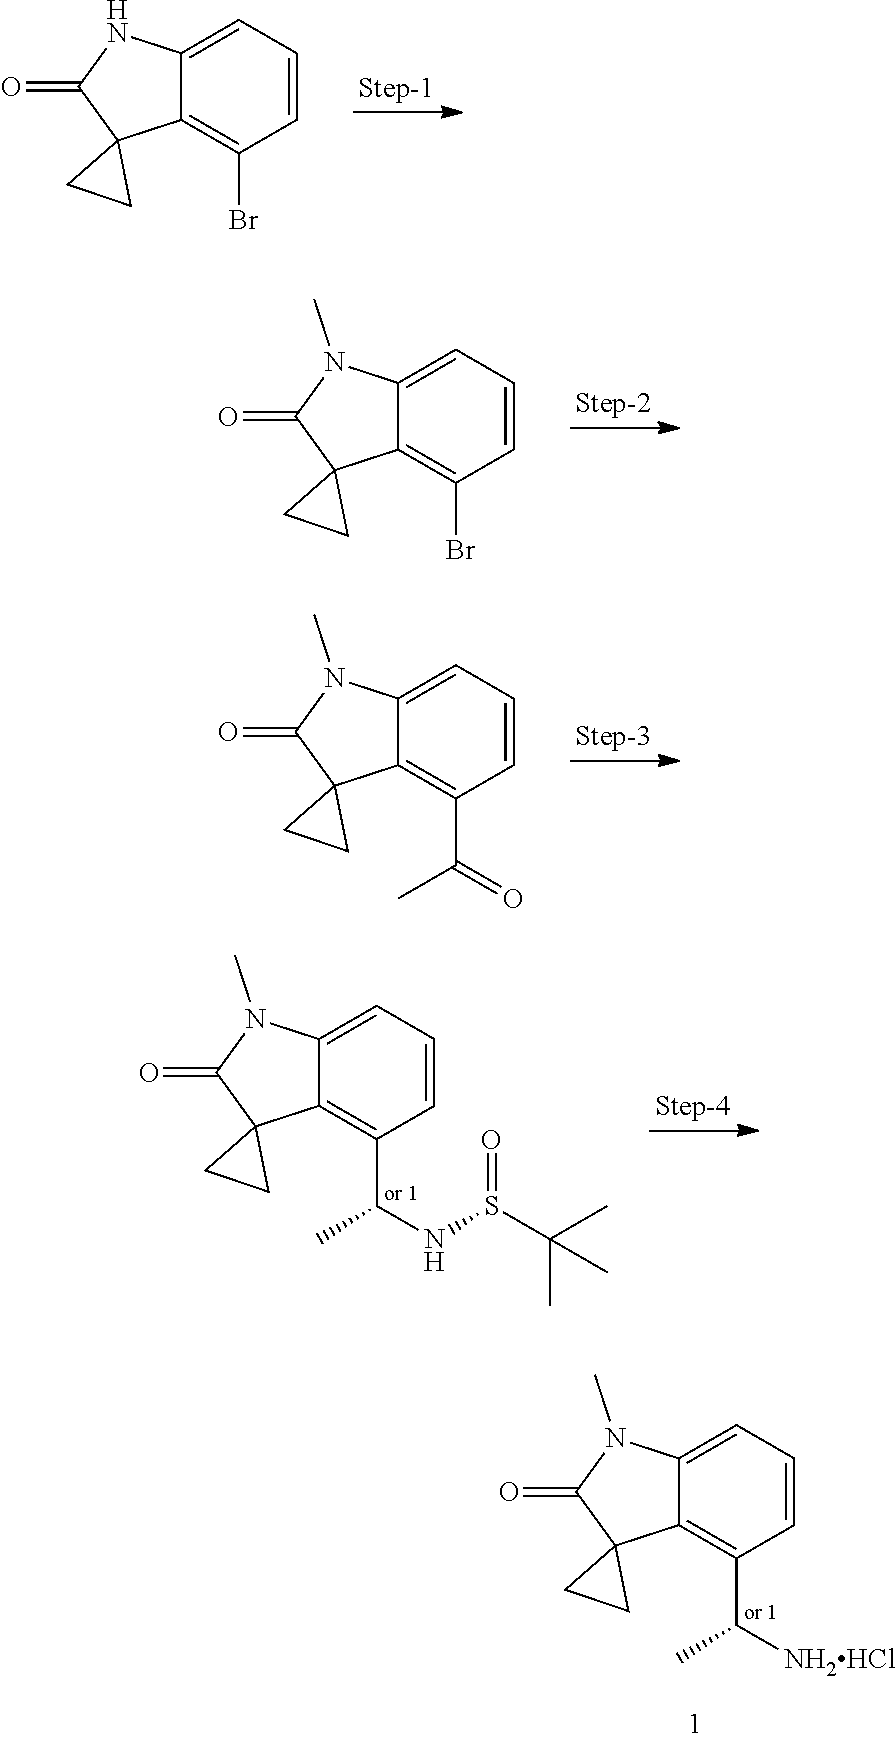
C1=CC(Br)=C2C3(C(=O)NC2=C1)CC3.C1=CC(Br)=C2C3(C(=O)N(C)C2=C1)CC3.C1=CC(C(=O)C)=C2C3(C(=O)N(C)C2=C1)CC3.C1=CC(C(NS(C(C)(C)C)=O)C)=C2C3(C(=O)N(C)C2=C1)CC3.C1=CC(C([NH2HCl])C)=C2C3(C(=O)N(C)C2=C1)CC3
